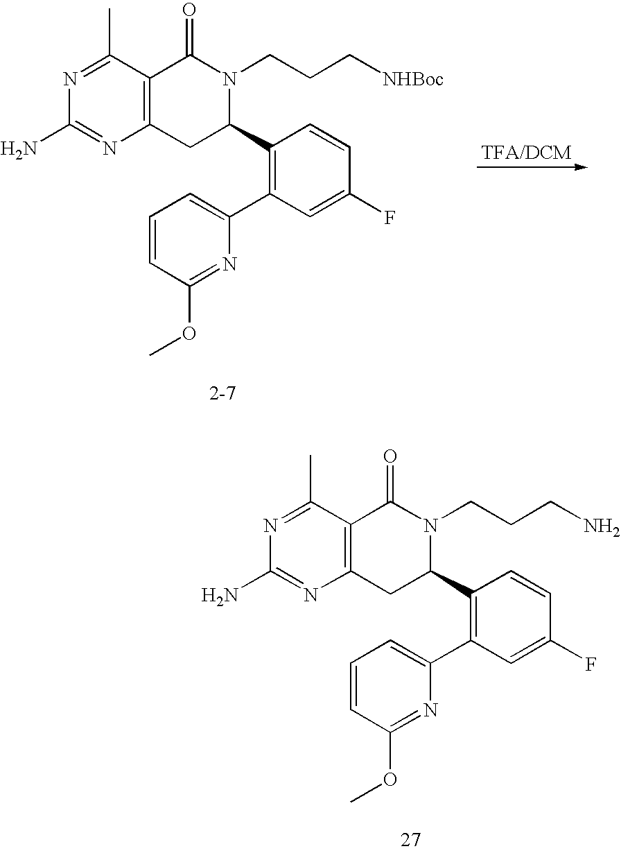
C12=C(CC(C3=C(C4=CC=CC(OC)=N4)C=C(F)C=C3)N(CCC[NHBoc])C1=O)N=C(N)N=C2C.C12=C(CC(C3=C(C4=CC=CC(OC)=N4)C=C(F)C=C3)N(CCCN)C1=O)N=C(N)N=C2C
